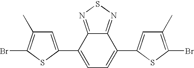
C1=C(C2=CC=C(C3=CC(C)=C(Br)S3)C3=NSN=C23)SC(Br)=C1C
